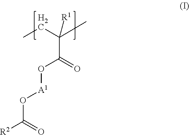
C(C(=O)O[A1]OC([R2])=O)(C)(CC)[R1]
